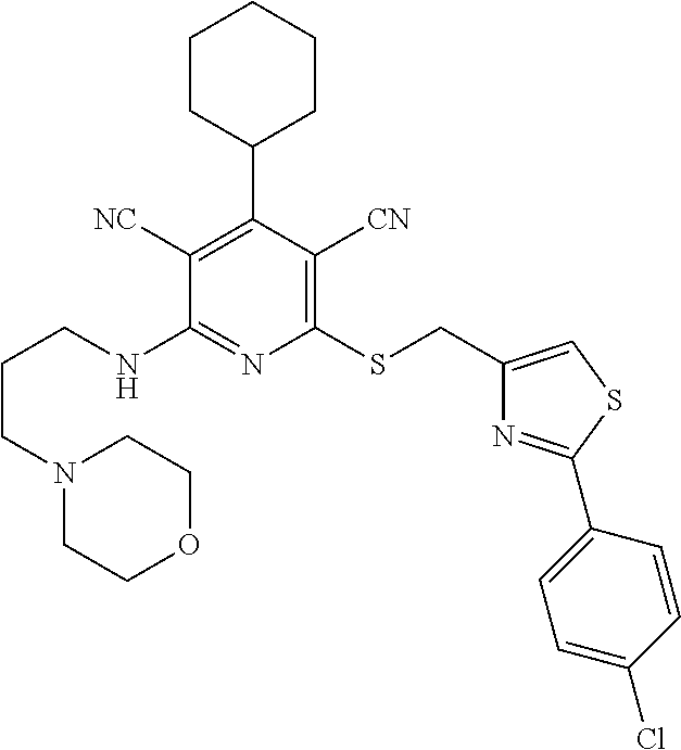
C1([NC])=C(C2CCCCC2)C([CN])=C(SCC2=CSC(C3=CC=C(Cl)C=C3)=N2)N=C1NCCCN1CCOCC1
